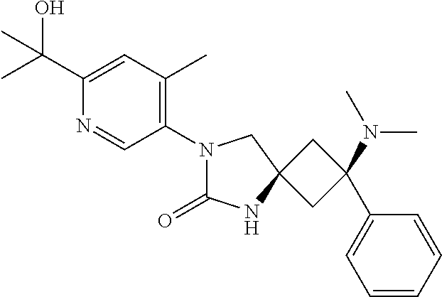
N1(C2=C(C)C=C(C(C)(O)C)N=C2)C(=O)NC2(C1)CC(C1=CC=CC=C1)(N(C)C)C2
